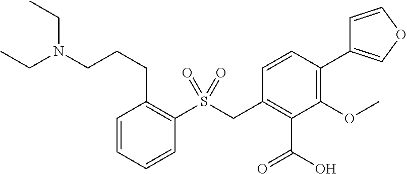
C1=CC=CC(S(CC2=C(C(O)=O)C(OC)=C(C3=COC=C3)C=C2)(=O)=O)=C1CCCN(CC)CC
